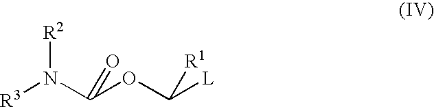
[R3]N(C(OC([L])[R1])=O)[R2]
